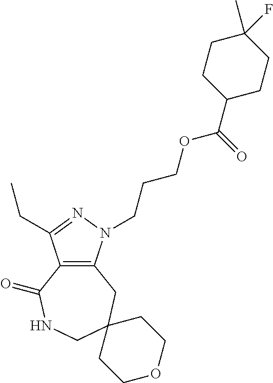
C12=C(N(CCCOC(C3CCC(C)(F)CC3)=O)N=C1CC)CC1(CNC2=O)CCOCC1
